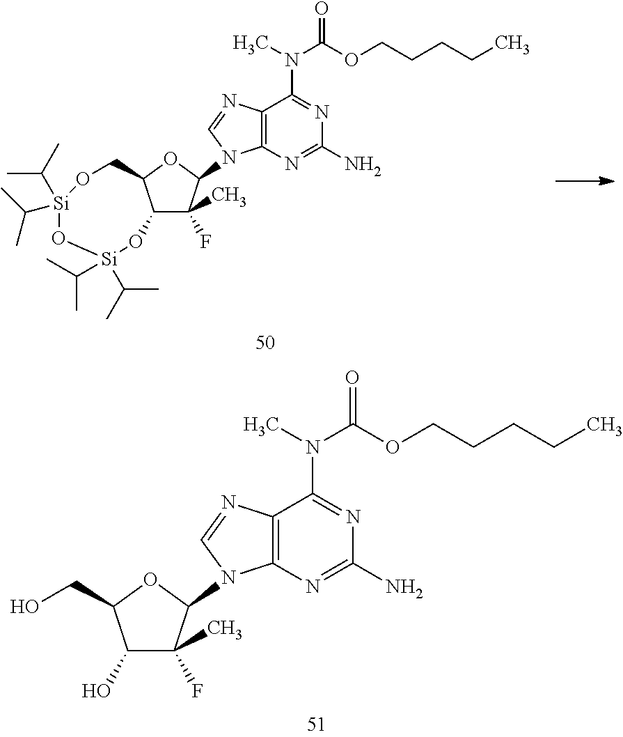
C12=C(N=C(N)N=C1N(C)C(OCCCCC)=O)N(C1C(F)(C)C(O)C(CO)O1)C=N2.C12=C(N=C(N)N=C1N(C)C(OCCCCC)=O)N(C1C(F)(C)C3C(O1)CO[Si](C(C)C)(C(C)C)O[Si](C(C)C)(C(C)C)O3)C=N2
